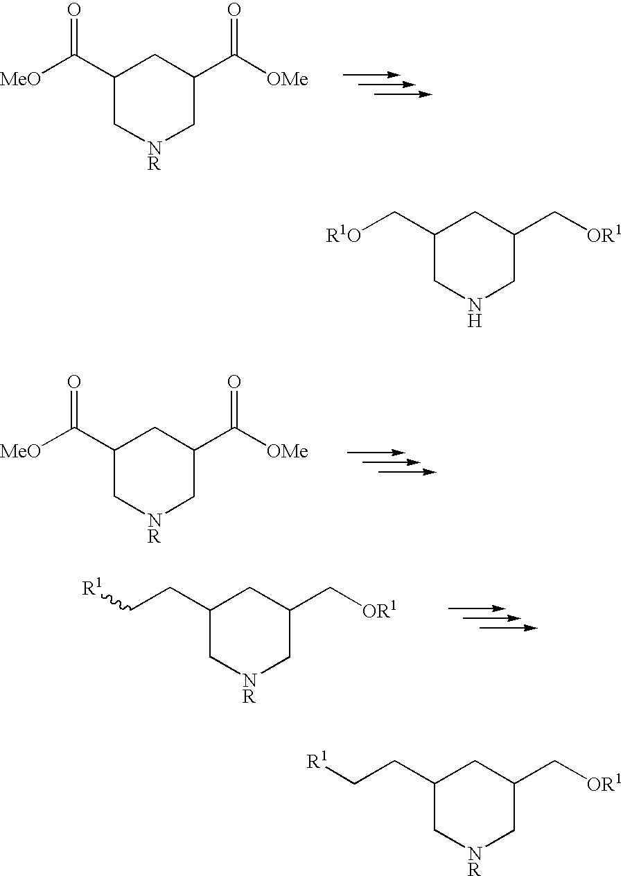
C1(C([MeO])=O)C[NR]CC(C([OMe])=O)C1.C1(C([MeO])=O)C[NR]CC(C([OMe])=O)C1.C1(CC[R1])C[NR]CC(C[OR1])C1.C1(C[R1O])CNCC(C[OR1])C1.C1(CC[R1])C[NR]CC(C[OR1])C1
